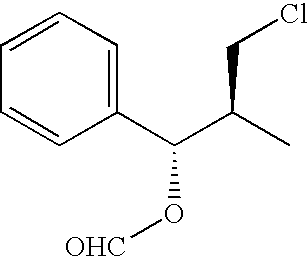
C1=CC=C(C(C(C)CCl)O[OHC])C=C1
